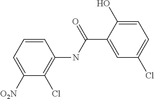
C1([O2N])=CC=CC(NC(C2=CC(Cl)=CC=C2O)=O)=C1Cl
